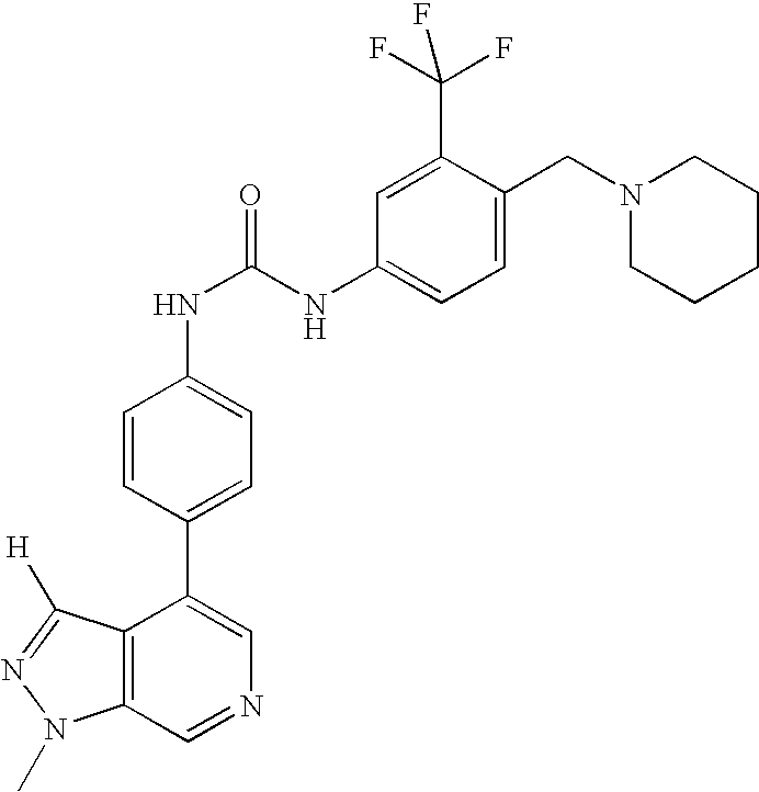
C12=C(C=NC=C1C1=CC=C(NC(=O)NC3=CC=C(CN4CCCCC4)C(C(F)(F)F)=C3)C=C1)N(C)N=C2[H]
